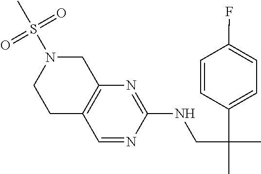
C12=C(CN(S(C)(=O)=O)CC1)N=C(NCC(C1=CC=C(F)C=C1)(C)C)N=C2
